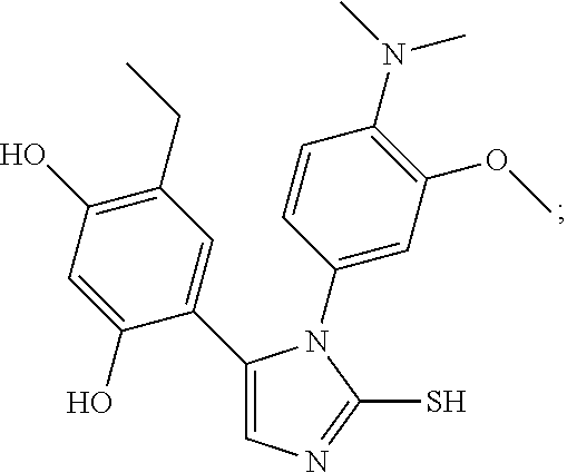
C1(C2=CN=C(S)N2C2=CC(OC)=C(N(C)C)C=C2)=CC(CC)=C(O)C=C1O
